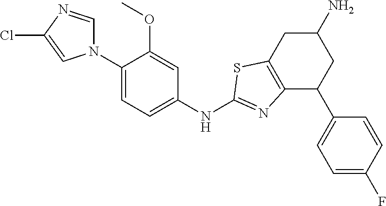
N1(C2=CC=C(NC3=NC4=C(CC(N)CC4C4=CC=C(F)C=C4)S3)C=C2OC)C=NC(Cl)=C1
